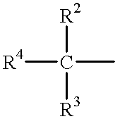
[R4]C([R2])([R3])C
